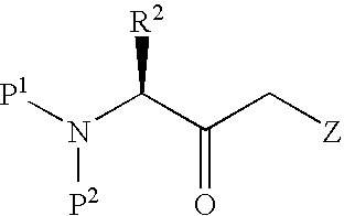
N(C(C(C[Z])=O)[R2])([P1])[P2]
